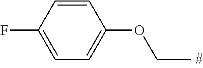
C1=C(F)C=CC(OCC)=C1
